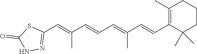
C1(C=C(C=CC=C(C=CC2=C(C)CCCC2(C)C)C)C)=NNC(=O)S1
